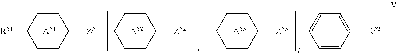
[Z51](C1CCC([Z52]C2CCC([Z53]C3=CC=C([R52])C=C3)CC2)CC1)C1CCC([R51])CC1.[A51].[A52].[A53]
